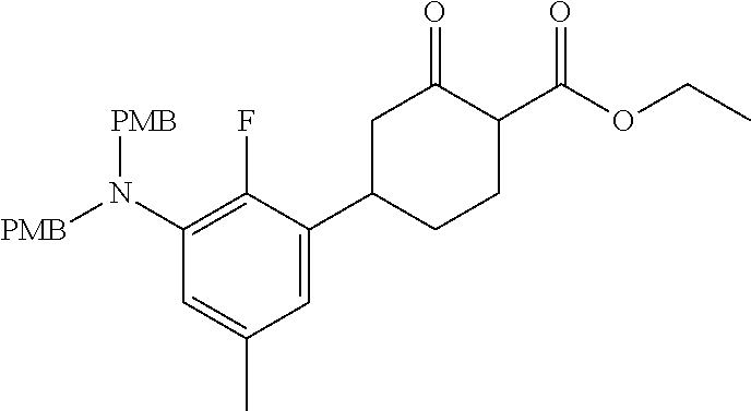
C1(N([PMB])[PMB])=C(F)C(C2CCC(C(OCC)=O)C(=O)C2)=CC(C)=C1
